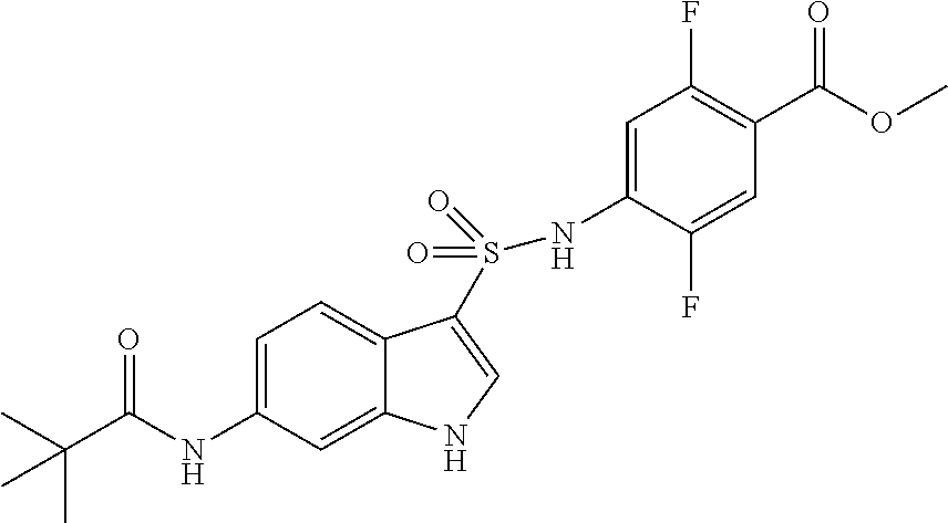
N(C1=CC(F)=C(C(OC)=O)C=C1F)S(=O)(=O)C1=CNC2=CC(NC(C(C)(C)C)=O)=CC=C21
